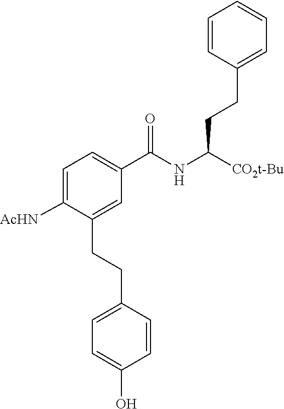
C(NC([CO2t-Bu])CCC1=CC=CC=C1)(C1=CC=C([AcHN])C(CCC2=CC=C(O)C=C2)=C1)=O
